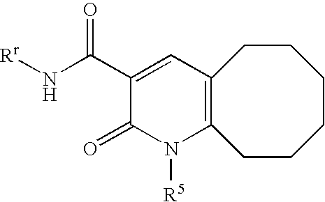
[Rr]NC(C1=CC2=C(N([R5])C1=O)CCCCCC2)=O
